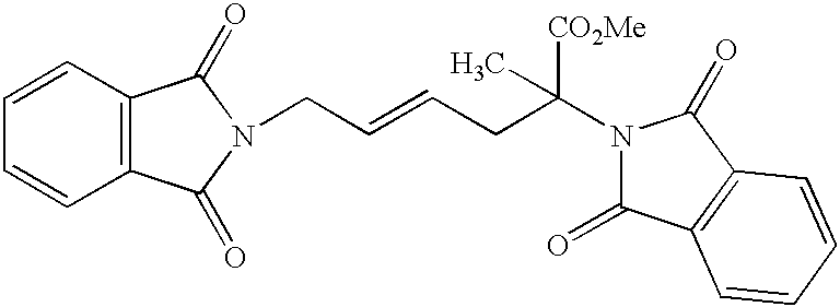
C12=C(C=CC=C1)C(=O)N(CC=CCC([CO2Me])(C)N1C(=O)C3=C(C1=O)C=CC=C3)C2=O
